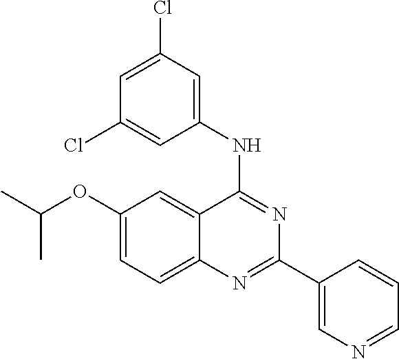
C1(OC(C)C)=CC=C2C(=C1)C(NC1=CC(Cl)=CC(Cl)=C1)=NC(C1=CN=CC=C1)=N2
